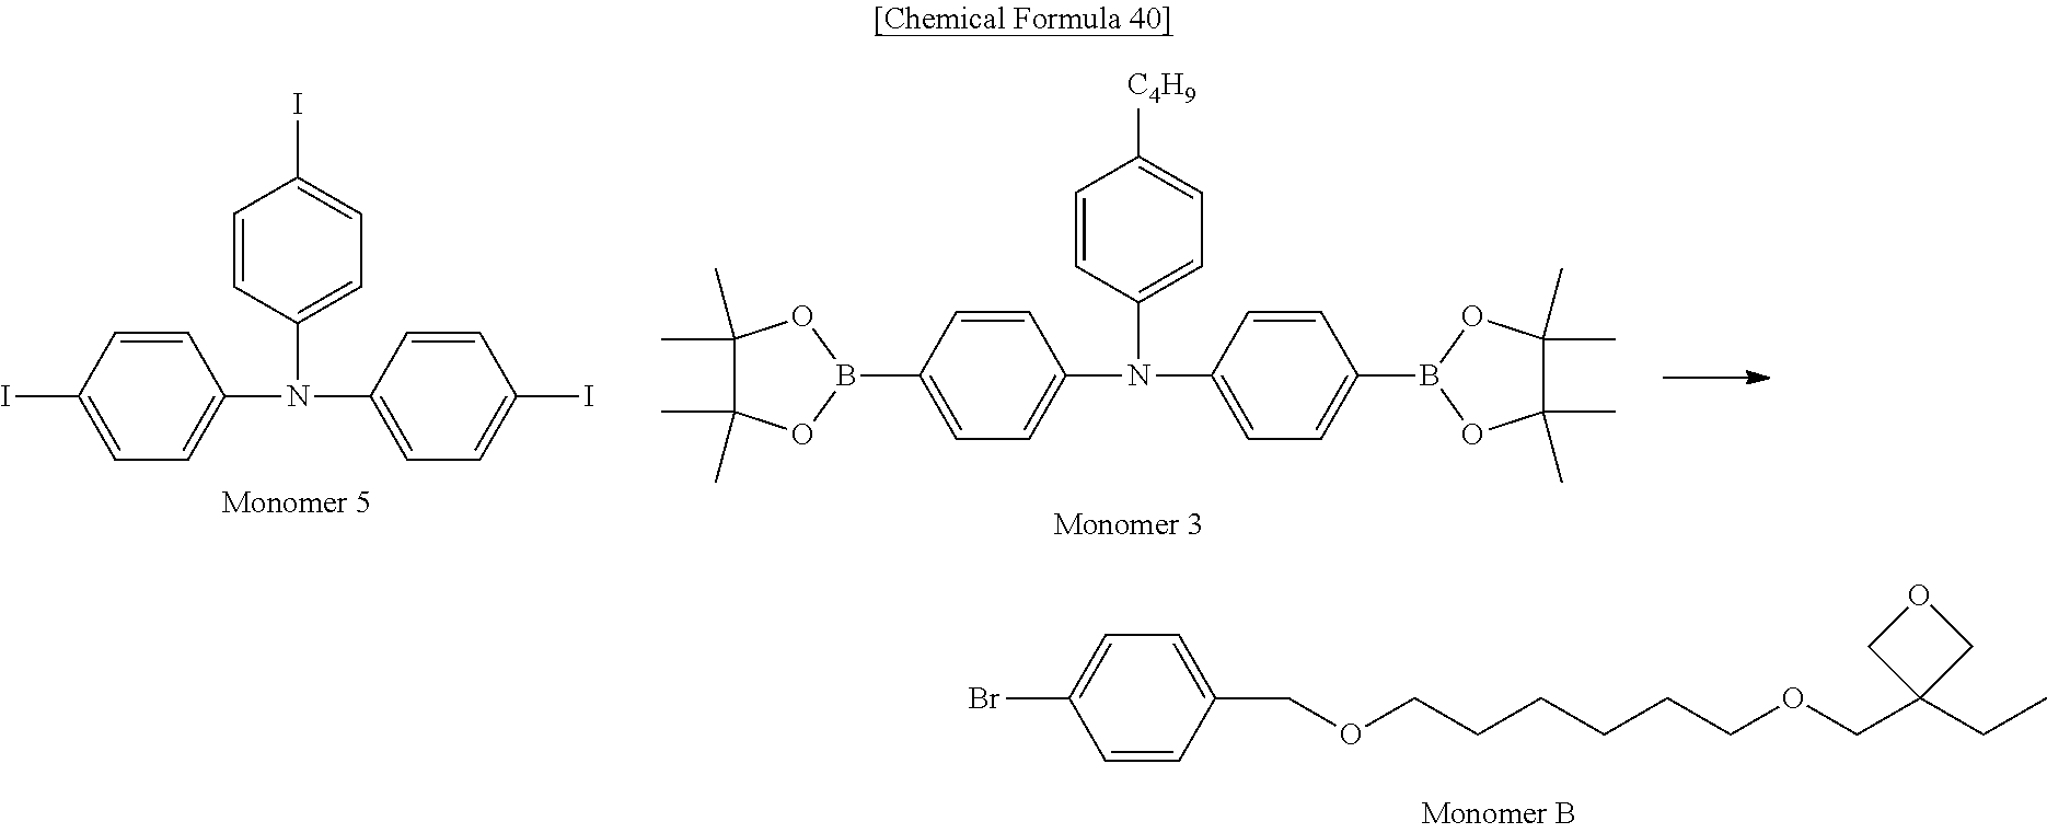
BrC1=CC=C(COCCCCCCOCC2(CC)COC2)C=C1.N(C1=CC=C(I)C=C1)(C1=CC=C(I)C=C1)C1=CC=C(I)C=C1.C1(B2OC(C)(C)C(C)(C)O2)=CC=C(N(C2=CC=C([C4H9])C=C2)C2=CC=C(B3OC(C)(C)C(C)(C)O3)C=C2)C=C1
